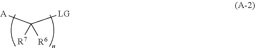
[A]C([LG])([R7])[R6]
